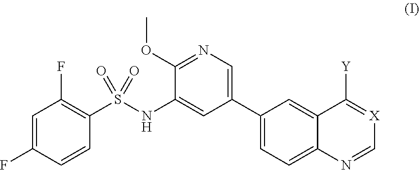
C1=C(F)C=CC(S(NC2=CC(C3=CC=C4C(=C3)C([Y])=[X]C=N4)=CN=C2OC)(=O)=O)=C1F
